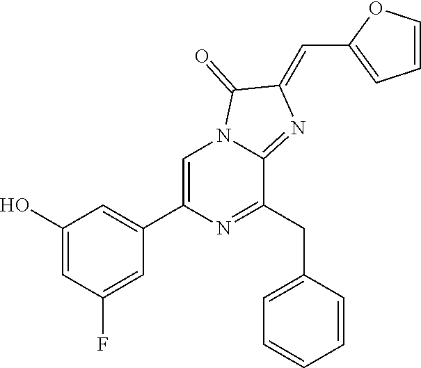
C1(O)=CC(F)=CC(C2=CN3C(=NC(=CC4=CC=CO4)C3=O)C(CC3=CC=CC=C3)=N2)=C1
